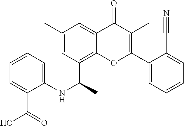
C1(C#N)=CC=CC=C1C1=C(C)C(=O)C2=CC(C)=CC(C(NC3=CC=CC=C3C(O)=O)C)=C2O1
